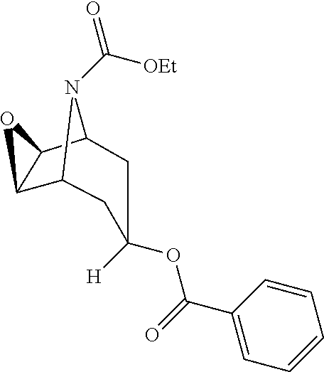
C12C3C(C(N1C([OEt])=O)CC([H])(OC(=O)C1=CC=CC=C1)C2)O3
